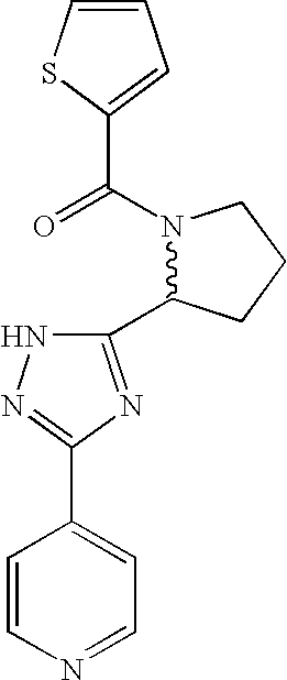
C1=CN=CC=C1C1=NNC(C2N(C(C3=CC=CS3)=O)CCC2)=N1
